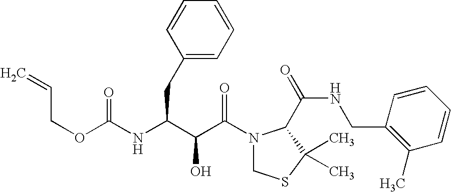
O(C(=O)NC(CC1=CC=CC=C1)C(C(N1CSC(C)(C)C1C(NCC1=C(C)C=CC=C1)=O)=O)O)CC=C
